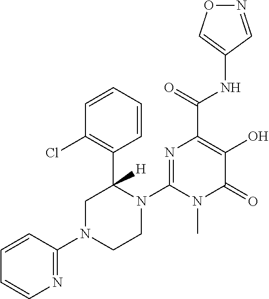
O1N=CC(NC(C2=C(O)C(=O)N(C)C(N3C(C4=C(Cl)C=CC=C4)([H])CN(C4=NC=CC=C4)CC3)=N2)=O)=C1
